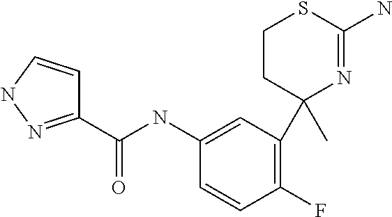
C1(C)(C2=C(F)C=CC(NC(C3=NNC=C3)=O)=C2)N=C(N)SCC1
